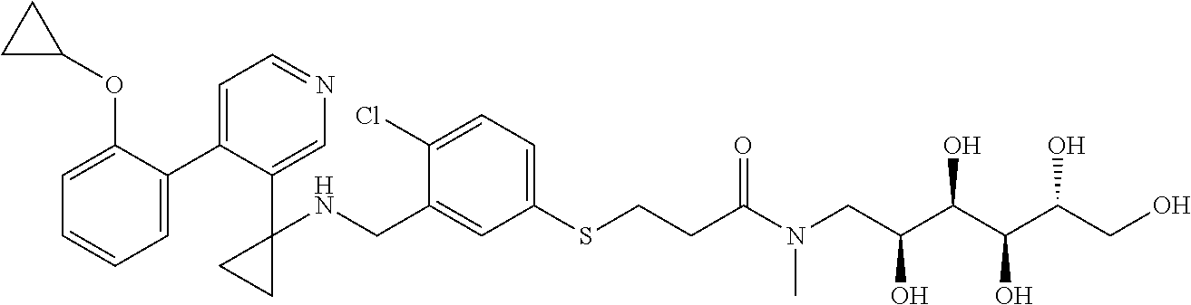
C1=C(CNC2(C3=CN=CC=C3C3=CC=CC=C3OC3CC3)CC2)C(Cl)=CC=C1SCCC(N(CC(C(C(C(CO)O)O)O)O)C)=O
